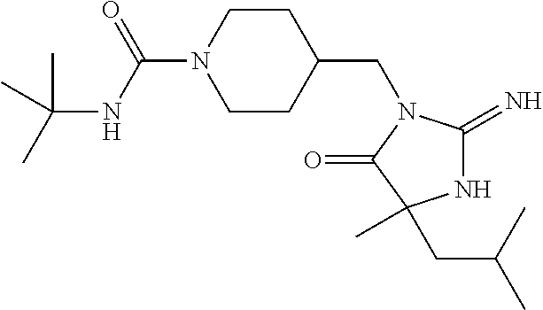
C1CC(CN2C(=N)NC(C)(CC(C)C)C2=O)CCN1C(NC(C)(C)C)=O
